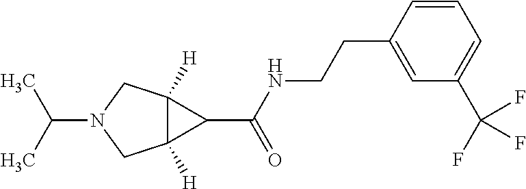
C12([H])C([H])(CN(C(C)C)C1)C2C(NCCC1=CC(C(F)(F)F)=CC=C1)=O
